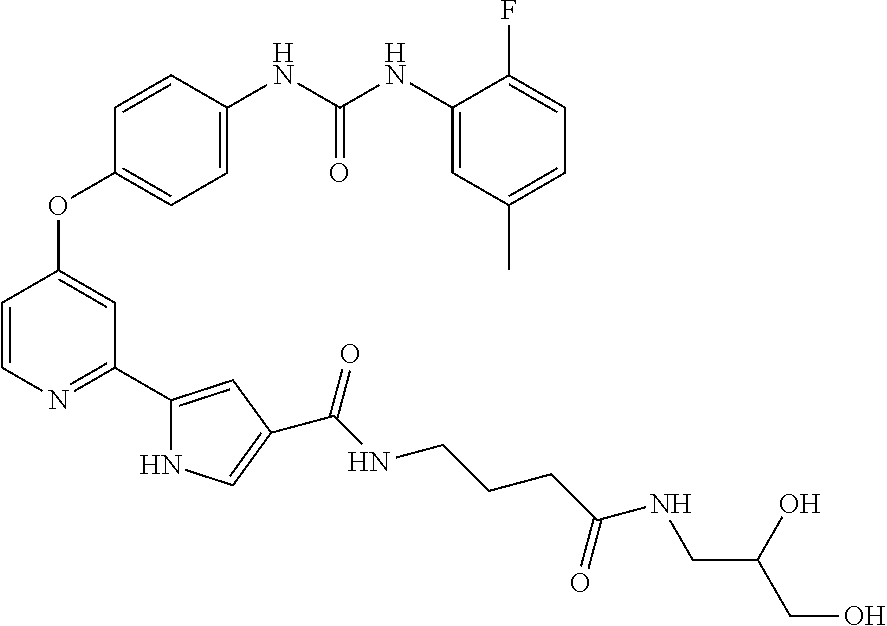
C1=CN=C(C2=CC(C(NCCCC(NCC(O)CO)=O)=O)=CN2)C=C1OC1=CC=C(NC(NC2=CC(C)=CC=C2F)=O)C=C1
